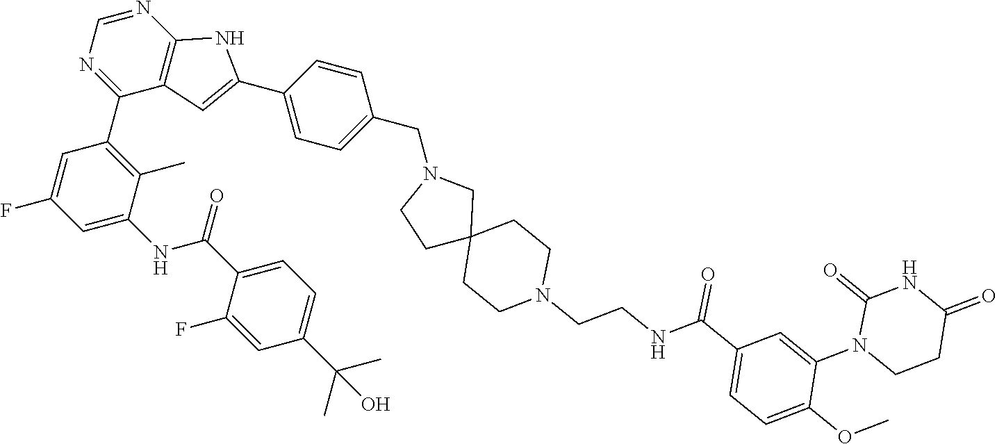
C1(F)=CC(C(C)(C)O)=CC=C1C(NC1=CC(F)=CC(C2=NC=NC3=C2C=C(C2=CC=C(CN4CCC5(C4)CCN(CCNC(C4=CC=C(OC)C(N6CCC(=O)NC6=O)=C4)=O)CC5)C=C2)N3)=C1C)=O
